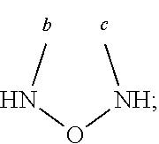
C[NH]ONC
